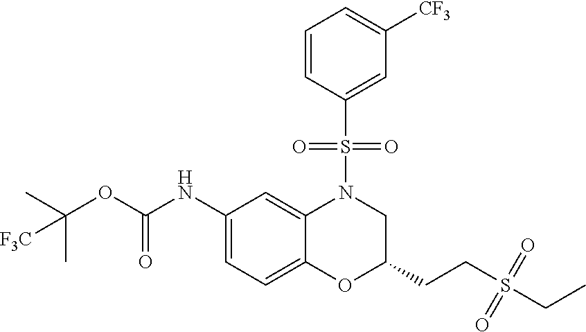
C1(NC(OC(C)(C)[F3C])=O)=CC=C2C(=C1)N(S(C1=CC([CF3])=CC=C1)(=O)=O)CC(CCS(CC)(=O)=O)O2
